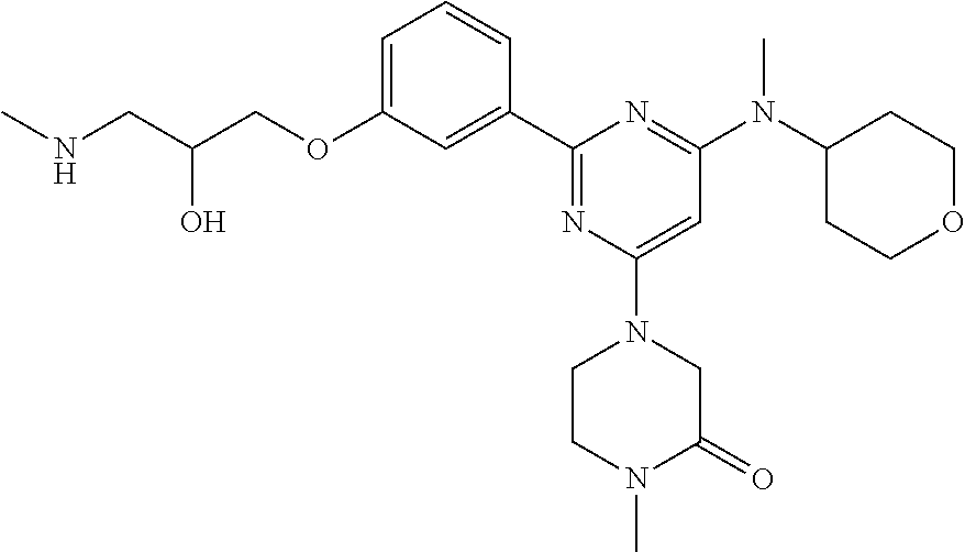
C1=C(OCC(CNC)O)C=C(C2=NC(N3CCN(C)C(=O)C3)=CC(N(C3CCOCC3)C)=N2)C=C1
